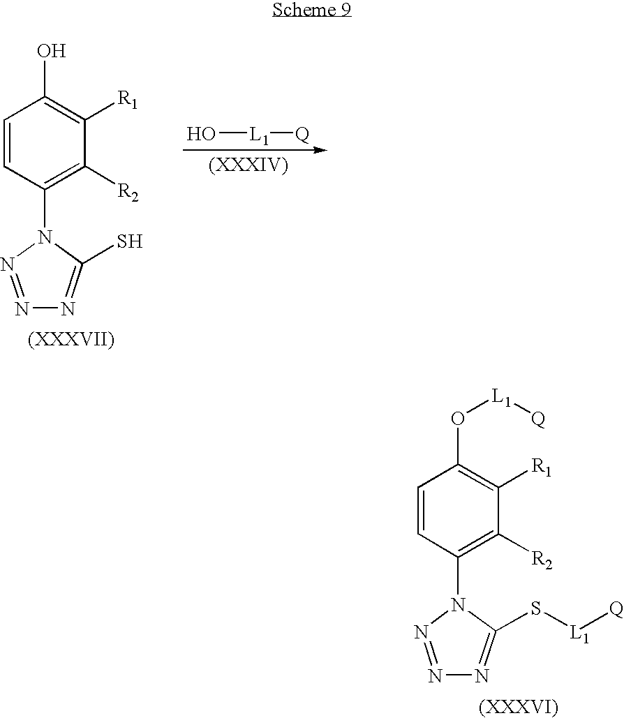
C1=CC(N2C(S[L1][Q])=NN=N2)=C([R2])C([R1])=C1O[L1][Q].C1=CC(N2C(S)=NN=N2)=C([R2])C([R1])=C1O.O[L1][Q]
